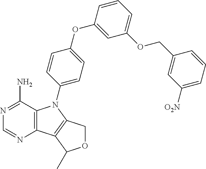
C12=C(C(N)=NC=N1)N(C1=CC=C(OC3=CC(OCC4=CC([O2N])=CC=C4)=CC=C3)C=C1)C1=C2C(C)OC1
